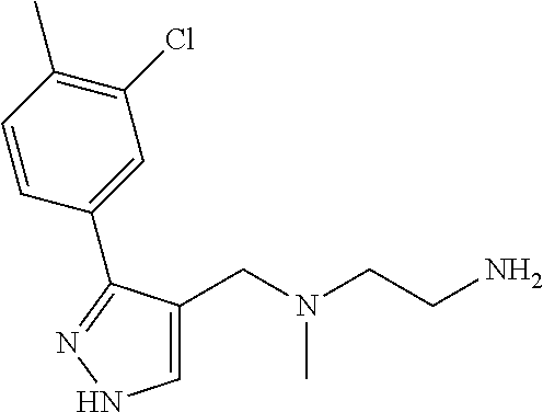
C1=C(CN(CCN)C)C(C2=CC(Cl)=C(C)C=C2)=NN1
